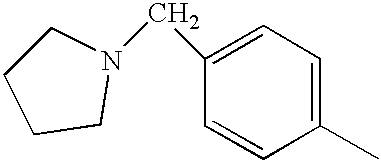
C1(C)=CC=C(CN2CCCC2)C=C1
